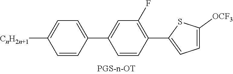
C1=CC(C2=CC(F)=C(C3=CC=C([OCF3])S3)C=C2)=CC=C1[CnH2n+1]
